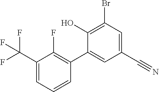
BrC1=C(O)C(C2=C(F)C(C(F)(F)F)=CC=C2)=CC(C#N)=C1
